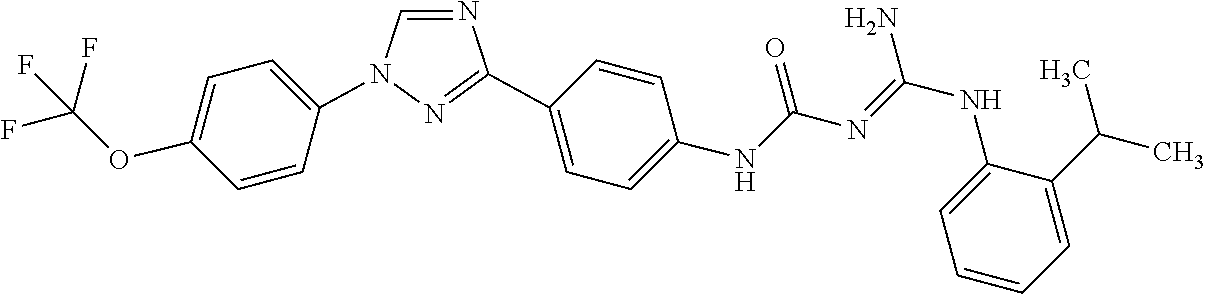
C1=NC(C2=CC=C(NC(N=C(NC3=CC=CC=C3C(C)C)N)=O)C=C2)=NN1C1=CC=C(OC(F)(F)F)C=C1
